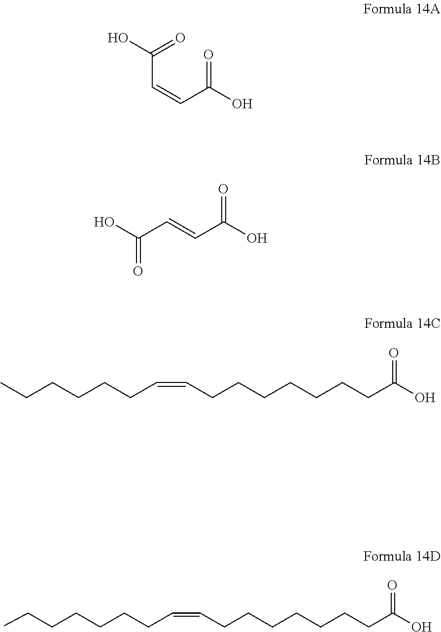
C(C=CC(=O)O)(=O)O.OC(C=CC(O)=O)=O.CCCCCCC=CCCCCCCCC(O)=O.C(CCCCCC=CCCCCCCCC(O)=O)C
